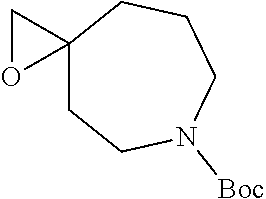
C1CN([Boc])CCCC12CO2
